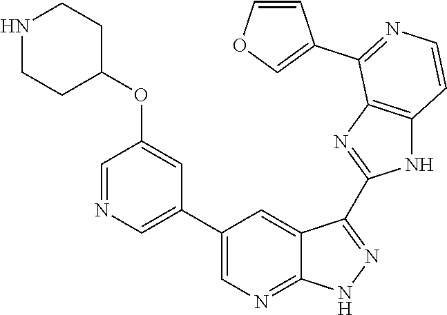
C1=NC=C(C2=CN=C3C(=C2)C(C2=NC4=C(N2)C=CN=C4C2=COC=C2)=N[N H]3)C=C1OC1CCNCC1
